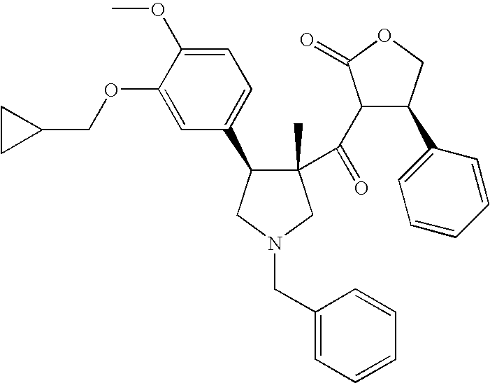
C1=C(OC)C(OCC2CC2)=CC(C2C(C)(C(C3C(C4=CC=CC=C4)COC3=O)=O)CN(CC3=CC=CC=C3)C2)=C1
